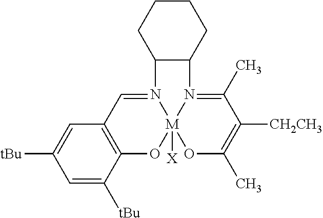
C12=C(C=N3[M]4([X])(O1)OC(C)=C([CH2CH3])C(C)=N4C1C3CCCC1)C=C([tBu])C=C2[tBu]
